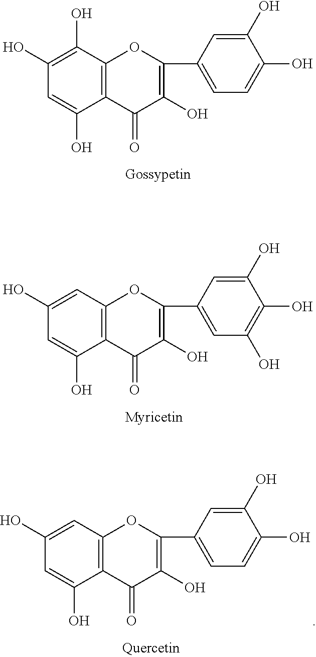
C12=C(C(O)=C(O)C=C1O)OC(C1=CC=C(O)C(O)=C1)=C(O)C2=O.C12=C(C=C(O)C=C1O)OC(C1=CC(O)=C(O)C(O)=C1)=C(O)C2=O.C12=C(C=C(O)C=C1O)OC(C1=CC=C(O)C(O)=C1)=C(O)C2=O
